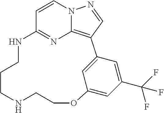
C1=CN2C3=C(C=N2)C2=CC(=CC(C(F)(F)F)=C2)OCCNCCCNC1=N3
